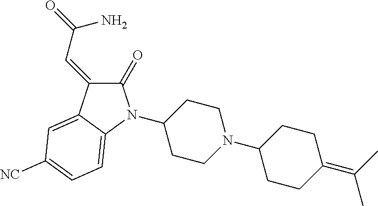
C1(N2C(=O)C(=CC(=O)N)C3=CC([CN])=CC=C32)CCN(C2CCC(=C(C)C)CC2)CC1
